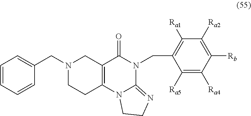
N1(CC2=CC=CC=C2)CCC2=C(C1)C(=O)N(CC1=C([Ra1])C([Ra2])=C([Rb])C([Ra4])=C1[Ra5])C1=NCCN21
